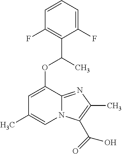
C1(F)=CC=CC(F)=C1C(OC1=CC(C)=CN2C1=NC(C)=C2C(=O)O)C
